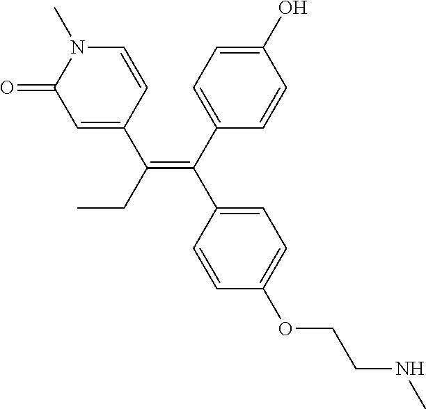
C1(C(=C(C2=CC(=O)N(C)C=C2)CC)C2=CC=C(OCCNC)C=C2)=CC=C(O)C=C1
